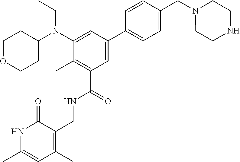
CCN(C1CCOCC1)C1=CC(C2=CC=C(CN3CCNCC3)C=C2)=CC(C(NCC2=C(C)C=C(C)NC2=O)=O)=C1C
